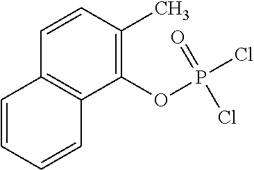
C1=CC(C)=C(OP(=O)(Cl)Cl)C2=C1C=CC=C2
